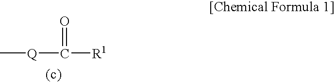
C[Q]C([R1])=O
